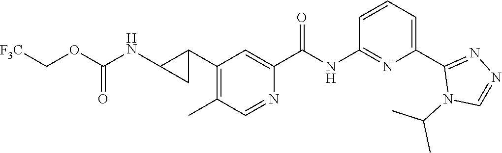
C1(C2C(NC(OC[F3C])=O)C2)=C(C)C=NC(C(NC2=NC(C3=NN=CN3C(C)C)=CC=C2)=O)=C1
